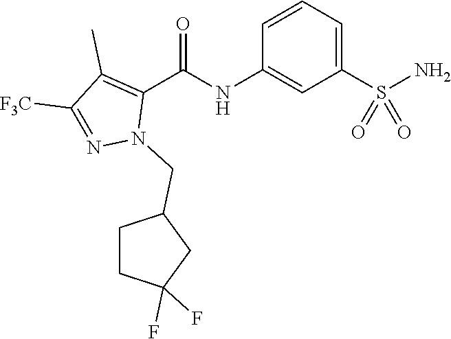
C1=CC=C(S(N)(=O)=O)C=C1NC(C1=C(C)C([F3C])=NN1CC1CCC(F)(F)C1)=O
